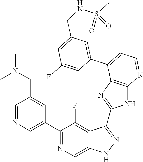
C1=NC=C(C2=NC=C3C(=C2F)C(C2=NC4=C(N2)N=CC=C4C2=CC(CNS(C)(=O)=O)=CC(F)=C2)=NN3)C=C1CN(C)C
